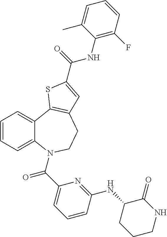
C1=CC=C2C(=C1)C1=C(CCN2C(C2=CC=CC(NC3CCCNC3=O)=N2)=O)C=C(C(=O)NC2=C(F)C=CC=C2C)S1
